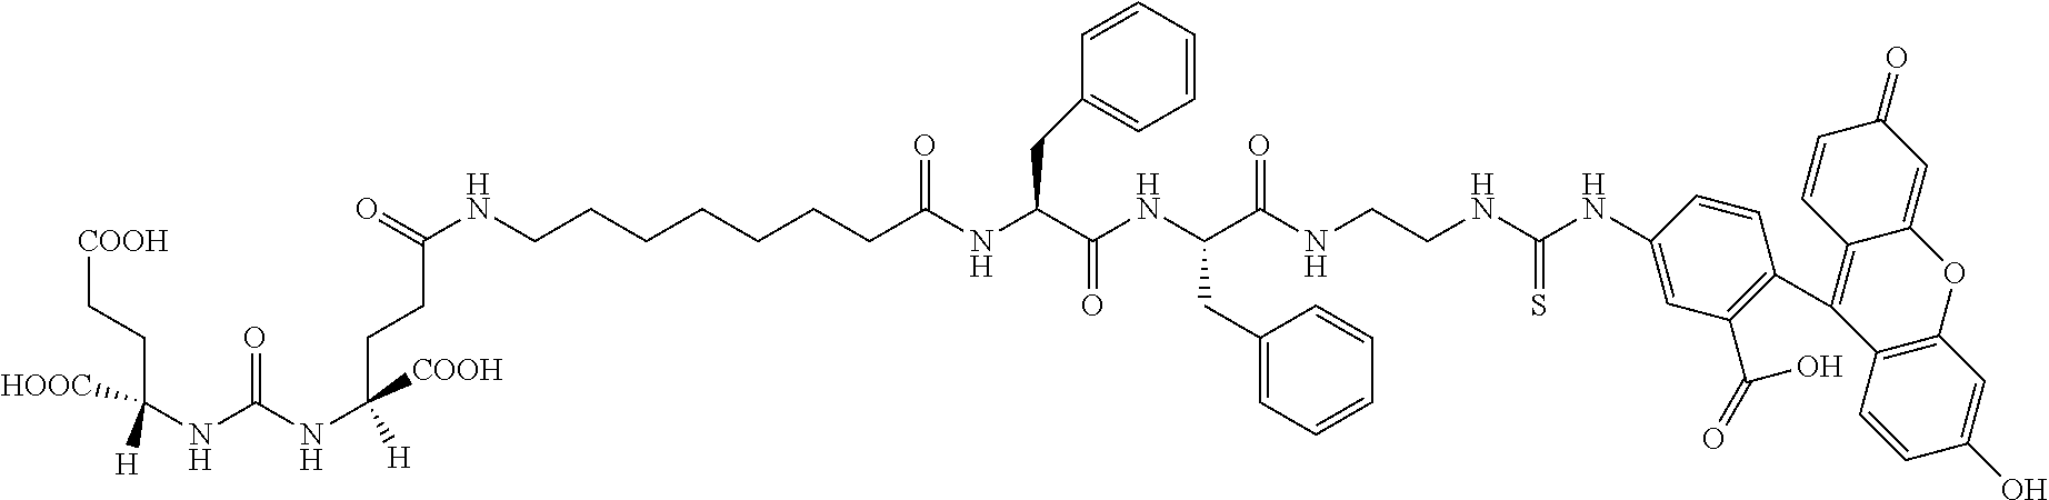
[COOH]CCC(NC(NC(CCC(NCCCCCCCC(NC(C(NC(C(NCCNC(=S)NC1=CC(C(O)=O)=C(C2=C3C=CC(=O)C=C3OC3=C2C=CC(O)=C3)C=C1)=O)CC1=CC=CC=C1)=O)CC1=CC=CC=C1)=O)=O)([COOH])[H])=O)([HOOC])[H]
